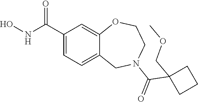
C1(C(NO)=O)=CC=C2C(=C1)OCCN(C(=O)C1(COC)CCC1)C2
